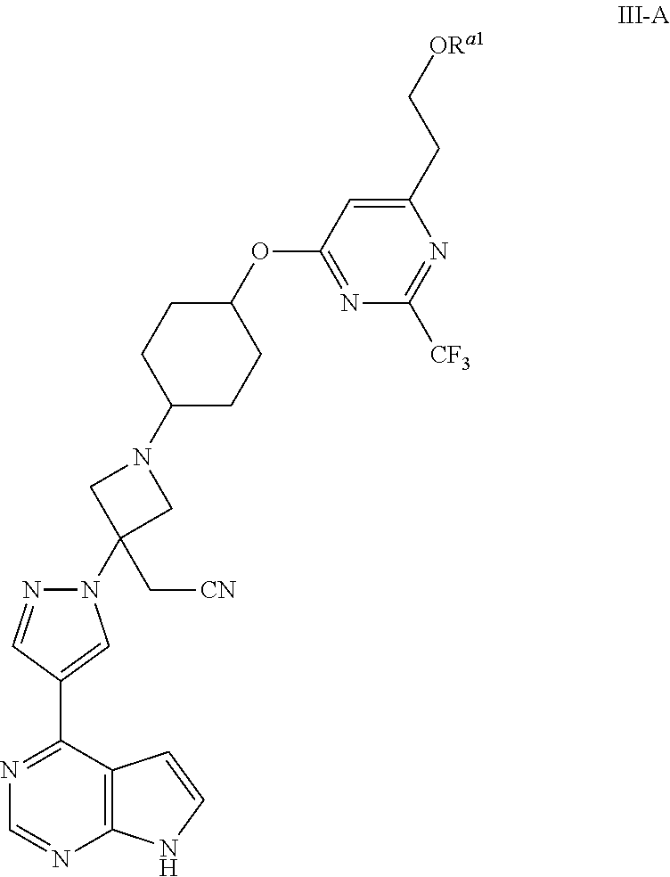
C12=C(C(C3=CN(C4(C[CN])CN(C5CCC(OC6=NC([CF3])=NC(CC[ORa1])=C6)CC5)C4)N=C3)=NC=N1)C=CN2
